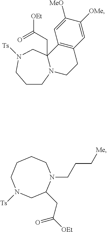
C(C([OEt])=O)C1N(CCC[Me])CCCCN([Ts])C1.C12=C(C=C([OMe])C([MeO])=C1)CCN1C2(CC([OEt])=O)CN([Ts])CCC1
